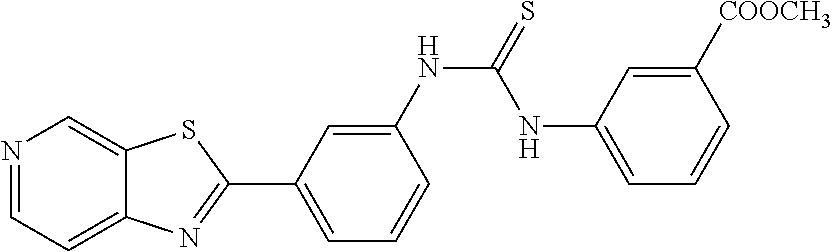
N1=CC=C2C(=C1)SC(C1=CC=CC(NC(NC3=CC=CC([COOCH3])=C3)=S)=C1)=N2
